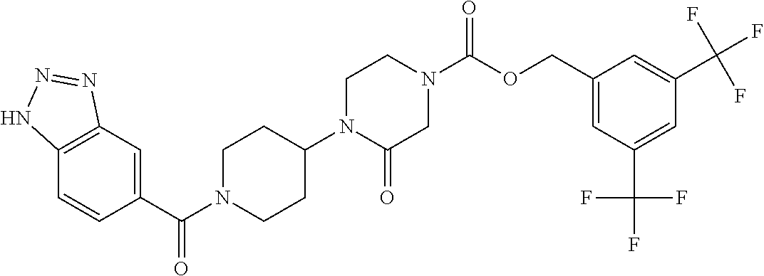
C12=C(C=C(C(=O)N3CCC(N4C(=O)CN(C(OCC5=CC(C(F)(F)F)=CC(C(F)(F)F)=C5)=O)CC4)CC3)C=C1)N=NN2
